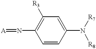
[A]=NC1=C([R3])C=C(N([R7])[R8])C=C1
